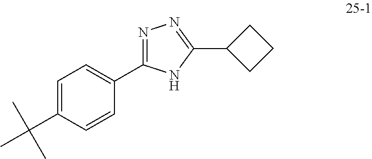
C1=C(C(C)(C)C)C=CC(C2=NN=C(C3CCC3)N2)=C1
